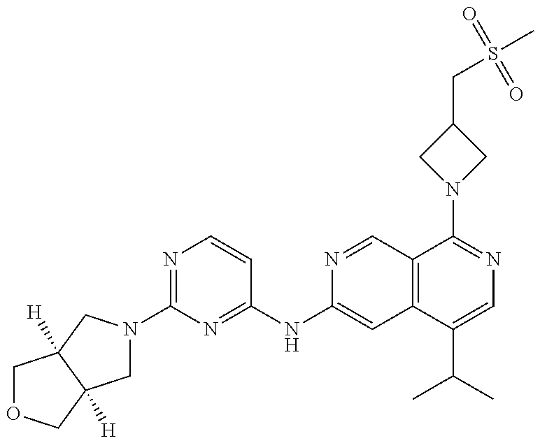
C1OCC2([H])C1([H])CN(C1=NC=CC(NC3=CC4=C(C=N3)C(N3CC(CS(C)(=O)=O)C3)=NC=C4C(C)C)=N1)C2
